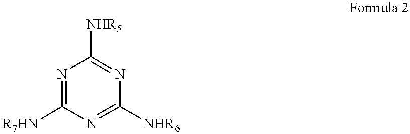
N1=C([NHR6])N=C([NHR5])N=C1[R7HN]
